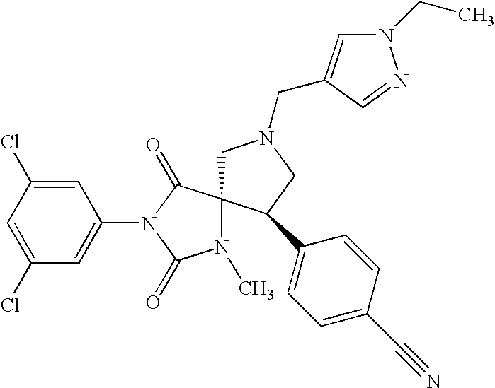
C1(Cl)=CC(Cl)=CC(N2C(=O)N(C)C3(C2=O)CN(CC2=CN(CC)N=C2)CC3C2=CC=C(C#N)C=C2)=C1
